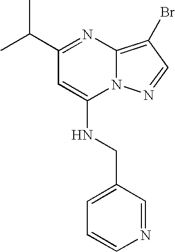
C(C1=NC2=C(Br)C=NN2C(NCC2=CC=CN=C2)=C1)(C)C
